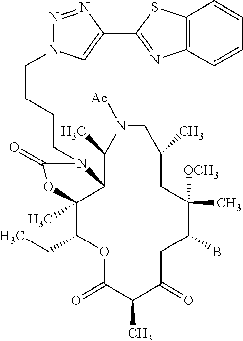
O1C(=O)C(C)C(=O)CC(B)C([OCH3])(C)CC(C)CN([Ac])C(C)C2C(C)(C1CC)OC(=O)N2CCCCN1N=NC(C2=NC3=C(S2)C=CC=C3)=C1
